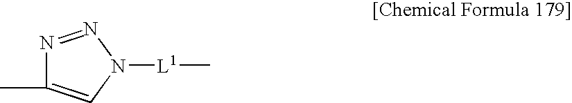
N1=NN([L1]C)C=C1C
